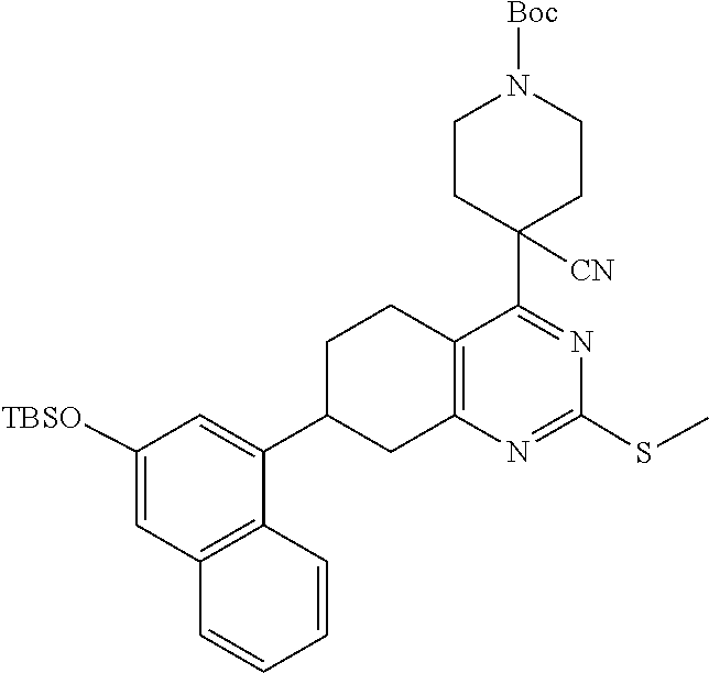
S(C)C1=NC2=C(C(C3([CN])CCN([Boc])CC3)=N1)CCC(C1=CC([TBSO])=CC3=C1C=CC=C3)C2
